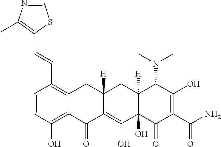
C1=CC(O)=C2C(=C1C=CC1=C(C)N=CS1)CC1([H])C(=C(O)C3(O)C([H])(C1)C(N(C)C)C(O)=C(C(N)=O)C3=O)C2=O
